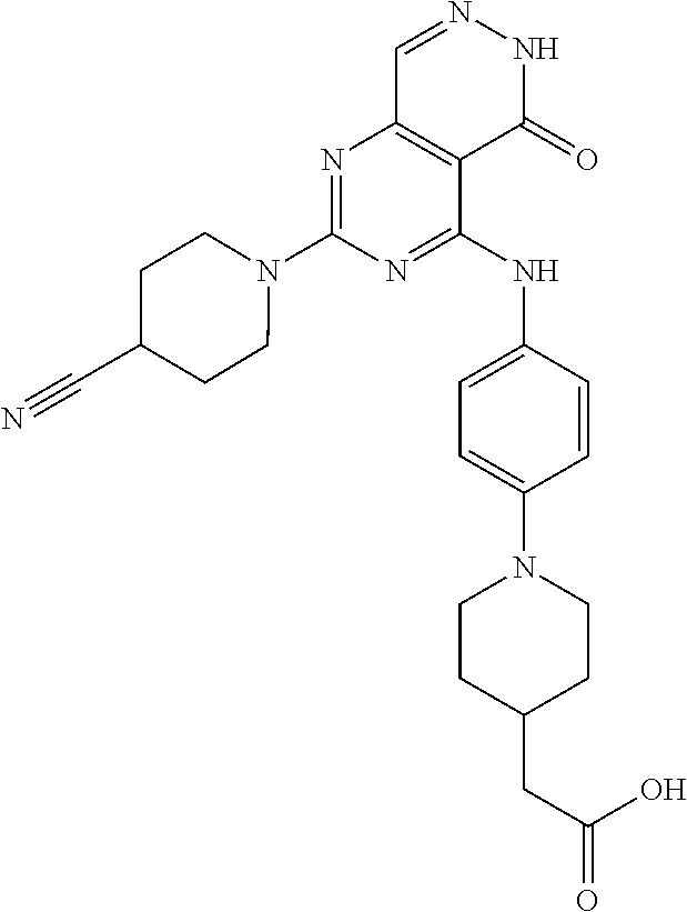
N1=C(NC2=CC=C(N3CCC(CC(O)=O)CC3)C=C2)C2=C(N=C1N1CCC(C#N)CC1)C=NNC2=O
